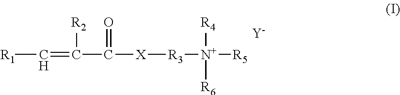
C(=C(C([X][R3][N+]([R5])([R4])[R6])=O)[R2])[R1].[Y]
